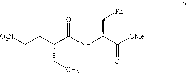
[O2N]CCC(C(NC(C([OMe])=O)C[Ph])=O)CC
